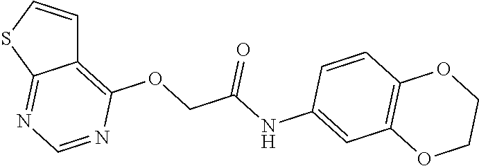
C12=C(OCC(=O)NC3=CC4=C(C=C3)OCCO4)N=CN=C1SC=C2
